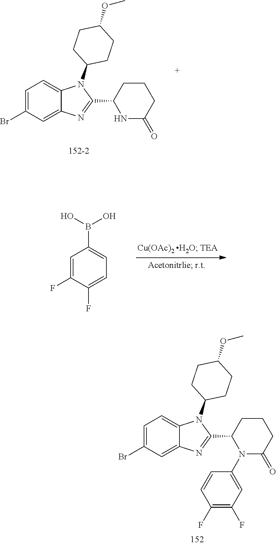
C1=C(Br)C=C2C(=C1)N(C1CCC(OC)CC1)C(C1N(C3=CC(F)=C(F)C=C3)C(=O)CCC1)=N2.C1=C(Br)C=C2C(=C1)N(C1CCC(OC)CC1)C(C1NC(=O)CCC1)=N2.C1=C(F)C(F)=CC=C1B(O)O
